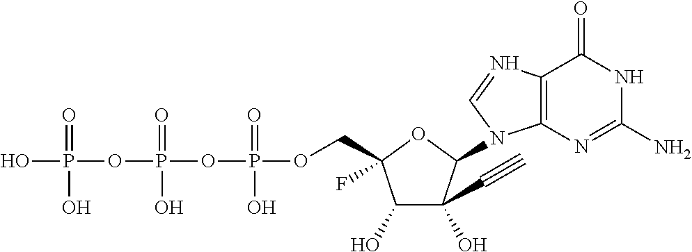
OP(OP(OP(OCC1(F)C(O)C(C#C)(O)C(N2C3=C(C(=O)NC(N)=N3)N=C2)O1)(=O)O)(=O)O)(=O)O
